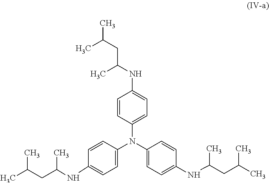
CC(C)CC(NC1=CC=C(N(C2=CC=C(NC(CC(C)C)C)C=C2)C2=CC=C(NC(CC(C)C)C)C=C2)C=C1)C
